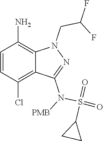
NC1=C2C(=C(Cl)C=C1)C(N([PMB])S(=O)(=O)C1CC1)=NN2CC(F)F
